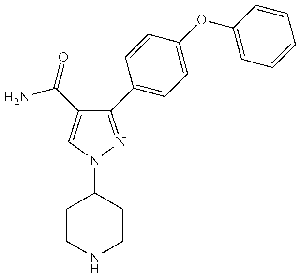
C1(C2=CC=C(OC3=CC=CC=C3)C=C2)=NN(C2CCNCC2)C=C1C(=O)N
